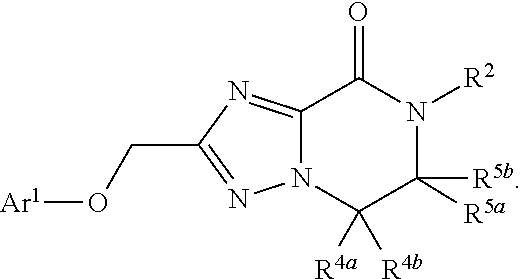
C12=NC(CO[Ar1])=NN1C([R4a])([R4b])C([R5a])([R5b])N([R2])C2=O
